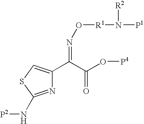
N1=C(N[P2])SC=C1C(C(O[P4])=O)=NO[R1]N([P1])[R2]
